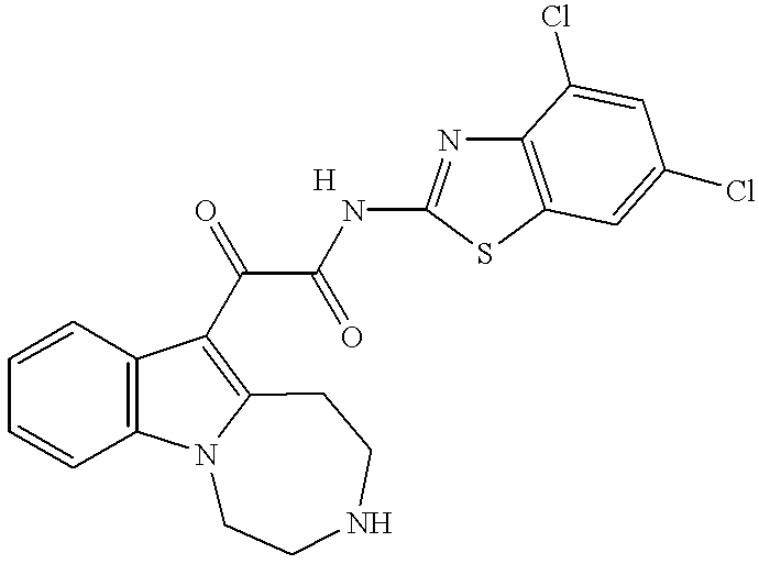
C1=CC2=C(C=C1)C(C(C(NC1=NC3=C(S1)C=C(Cl)C=C3Cl)=O)=O)=C1N2CCNCC1
